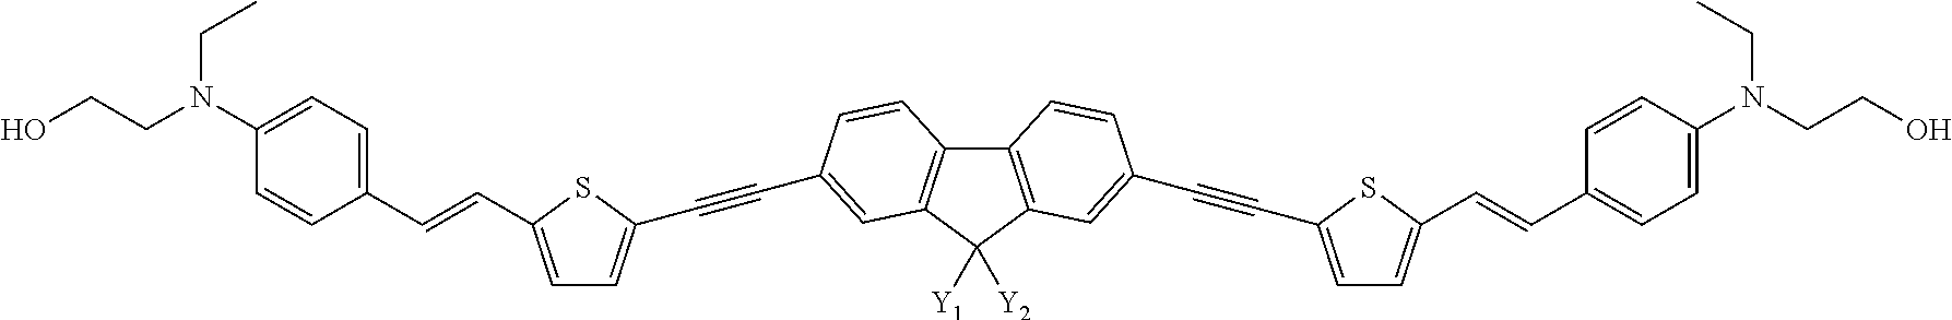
C12=C(C([Y2])([Y1])C3=C1C=CC(C#CC1=CC=C(C=CC4=CC=C(N(CCO)CC)C=C4)S1)=C3)C=C(C#CC1=CC=C(C=CC3=CC=C(N(CCO)CC)C=C3)S1)C=C2
